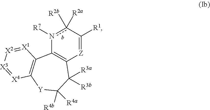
n1([R7])c([R2a])([R2b])C([R1])=[Z]C2=C1C1=C([Y]C([R4b])([R4a])C2([R3a])[R3b])[X4]=[X3][X2]=[X1]1
